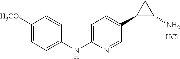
C1=C(NC2=CC=C([H3CO])C=C2)N=CC(C2C(N)C2)=C1.Cl
